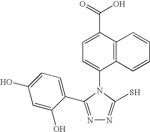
N1=C(C2=CC=C(O)C=C2O)N(C2=CC=C(C(=O)O)C3=C2C=CC=C3)C(S)=N1
